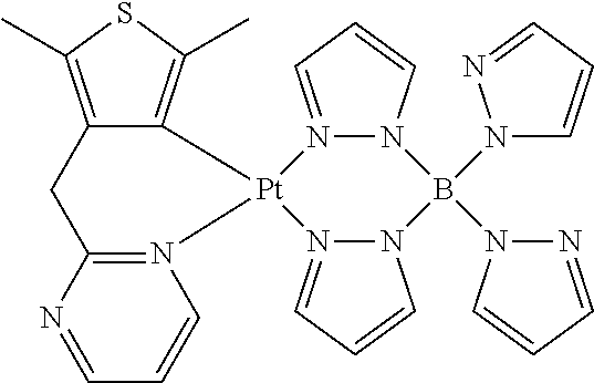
N1=CC=CN2=C1CC1=C(C)SC(C)=C1[Pt]21N2=CC=CN2B(N2C=CC=N2)(N2N=CC=C2)N2N1=CC=C2
